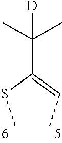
CC(C)(C(SC)=CC)[D]
